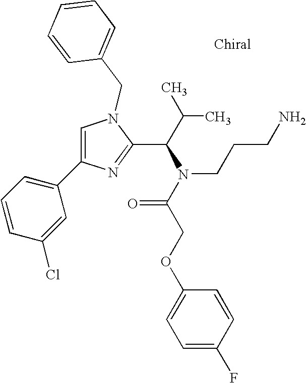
C1=C(C2=CC=CC(Cl)=C2)N=C(C(C(C)C)N(C(COC2=CC=C(F)C=C2)=O)CCCN)N1CC1=CC=CC=C1
